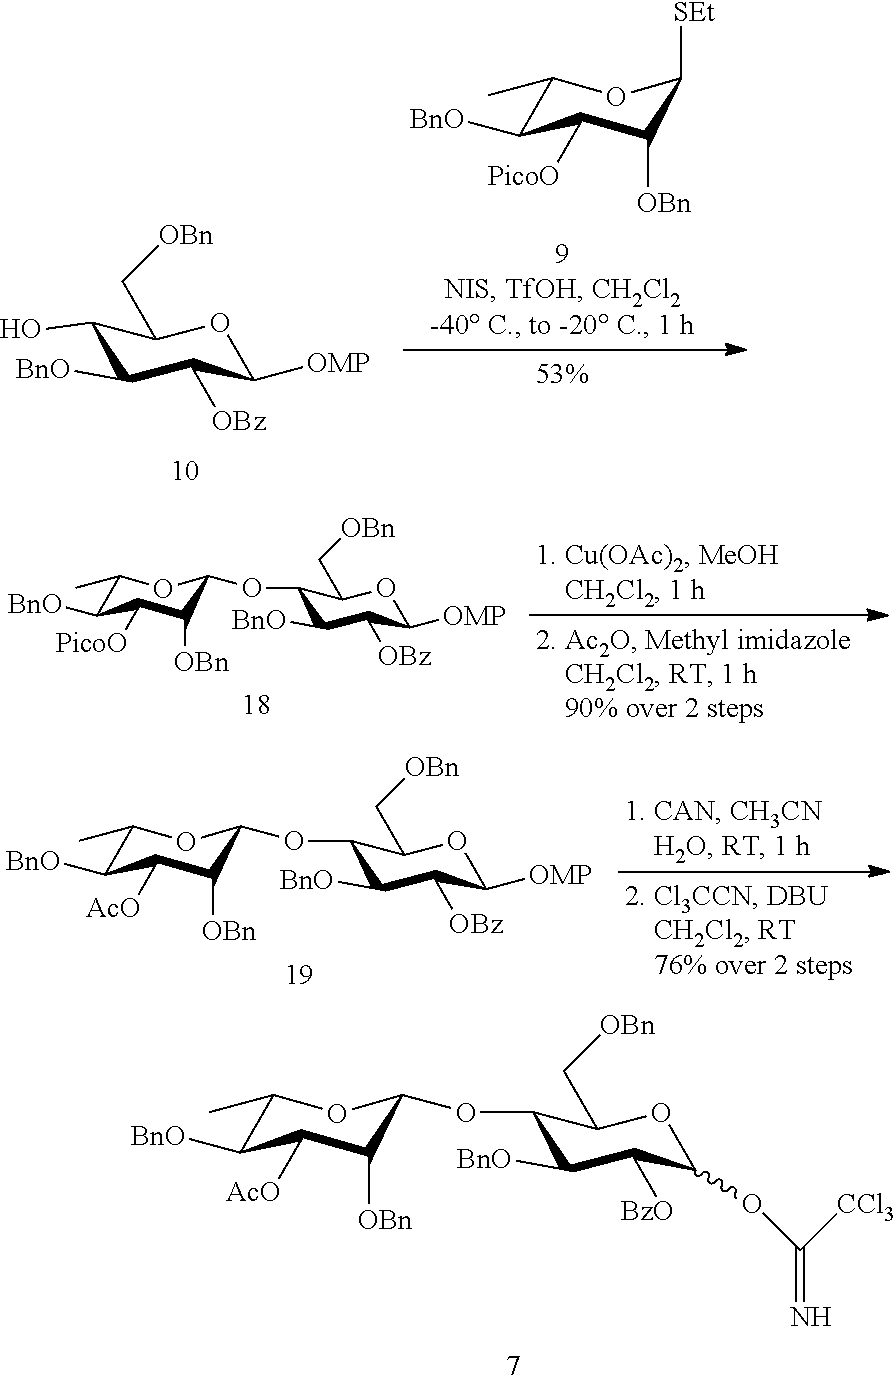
C1(O)C([BnO])C([OBz])C([OMP])OC1C[OBn].C1(C)C([BnO])C([PicoO])C([OBn])C([SEt])O1.C1(OC2C([OBn])C([PicoO])C([BnO])C(C)O2)C([BnO])C([OBz])C([OMP])OC1C[OBn].C1(OC2C([OBn])C([AcO])C([BnO])C(C)O2)C([BnO])C([OBz])C([OMP])OC1C[OBn].C1(OC2C([OBn])C([AcO])C([BnO])C(C)O2)C([BnO])C([BzO])C(OC(=N)[CCl3])OC1C[OBn]
